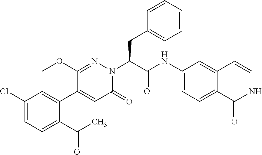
C1(Cl)=CC=C(C(C)=O)C(C2=CC(=O)N(C(C(NC3=CC=C4C(=C3)C=CNC4=O)=O)CC3=CC=CC=C3)N=C2OC)=C1
